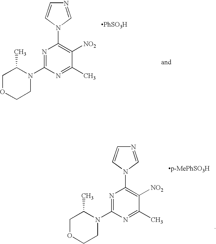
N1=CN(C2=C([NO2])C(C)=NC(N3C(C)COCC3)=N2)C=C1.[PhSO3H].N1=CN(C2=C([NO2])C(C)=NC(N3C(C)COCC3)=N2)C=C1.[p-MePhSO3H]
